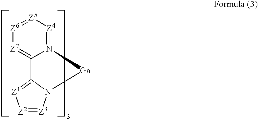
[Z7]1=C2N(=[Z4][Z5]=[Z6]1)[Ga]N1C2=[Z1][Z2]=[Z3]1
